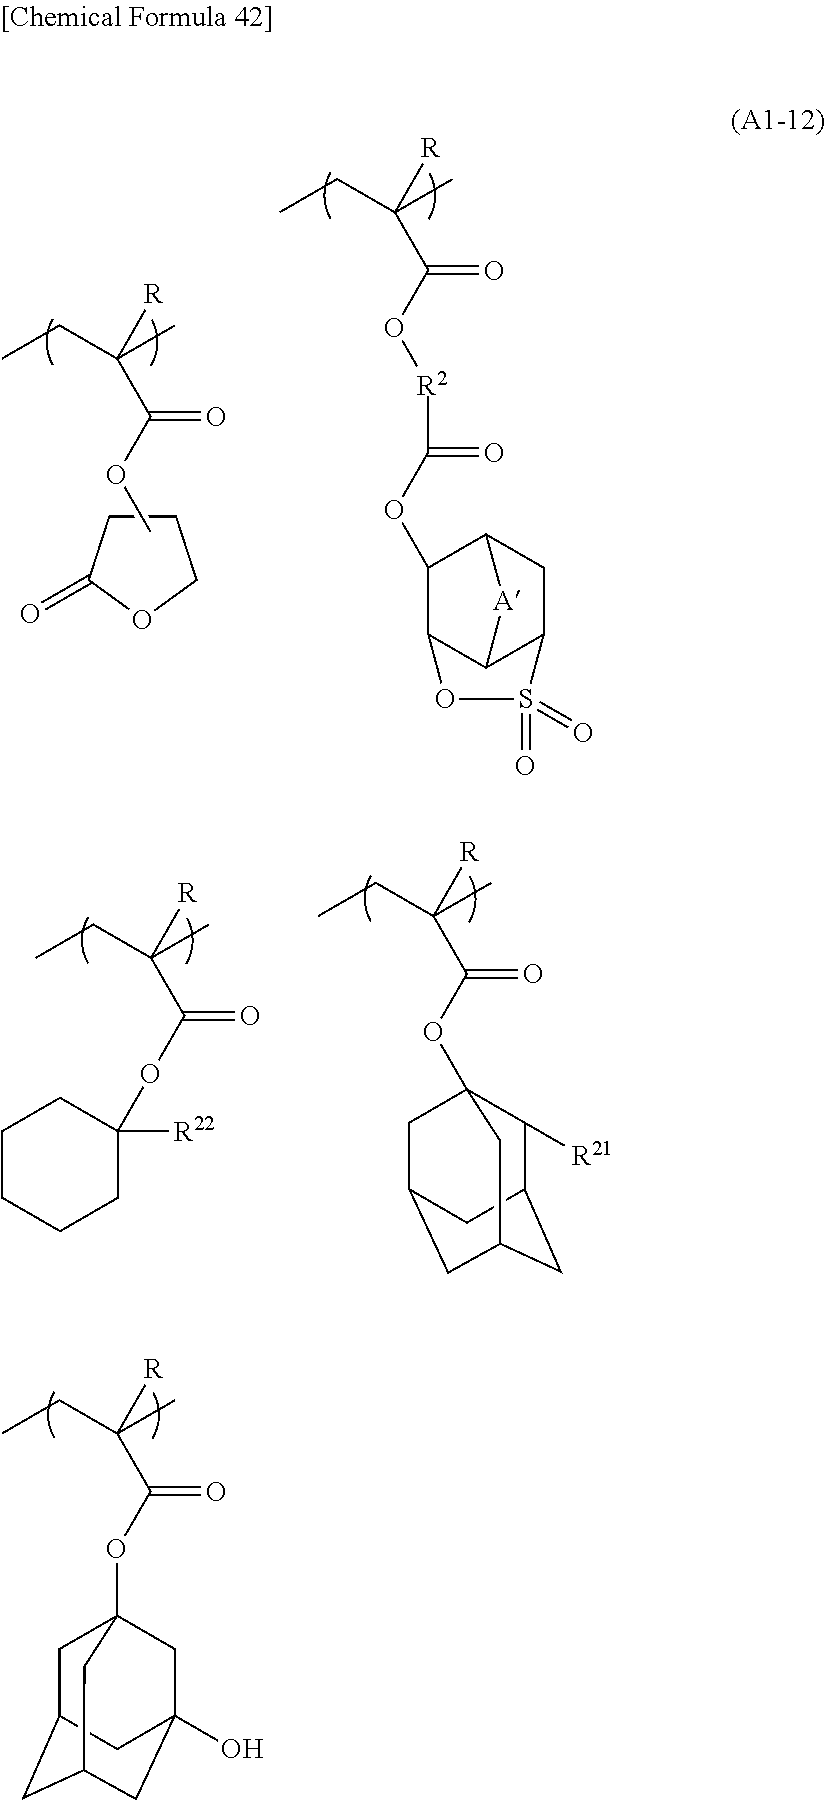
CCC(C)([R])C(OC12CC3CC(CC(O)(C1)C3)C2)=O.CCC(C)([R])C(O[R2]C(=O)OC1C2C3C(CC1[A]3)S(=O)(=O)O2)=O.C1CC(=O)OC1.CCC(C)([R])C(OC)=O.CCC(C)([R])C(OC12C([R21])C3CC(CC(C1)C3)C2)=O.CCC(C)([R])C(OC1([R22])CCCCC1)=O
